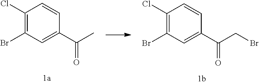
C1(Cl)=C(Br)C=C(C(C)=O)C=C1.C1(Cl)=C(Br)C=C(C(CBr)=O)C=C1
